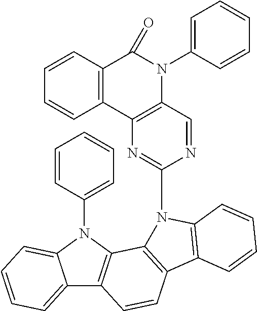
C12=CC=CC=C1N(C1=CC=CC=C1)C1=C2C=CC2=C1N(C1=NC3=C(C=N1)N(C1=CC=CC=C1)C(=O)C1=C3C=CC=C1)C1=C2C=CC=C1
